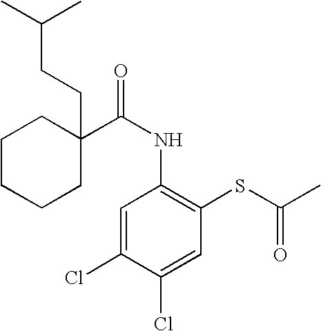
C1CCCC(CCC(C)C)(C(NC2=C(SC(=O)C)C=C(Cl)C(Cl)=C2)=O)C1
